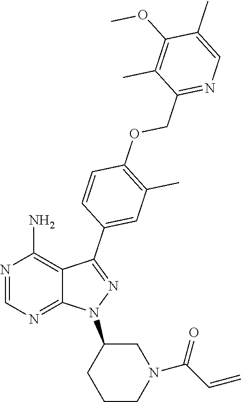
N1=CN=C2C(=C1N)C(C1=CC(C)=C(OCC3=NC=C(C)C(OC)=C3C)C=C1)=NN2C1CCCN(C(C=C)=O)C1
